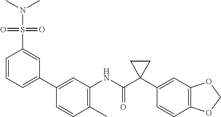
C1(C)=C(NC(C2(C3=CC4=C(C=C3)OCO4)CC2)=O)C=C(C2=CC=CC(S(=O)(=O)N(C)C)=C2)C=C1
